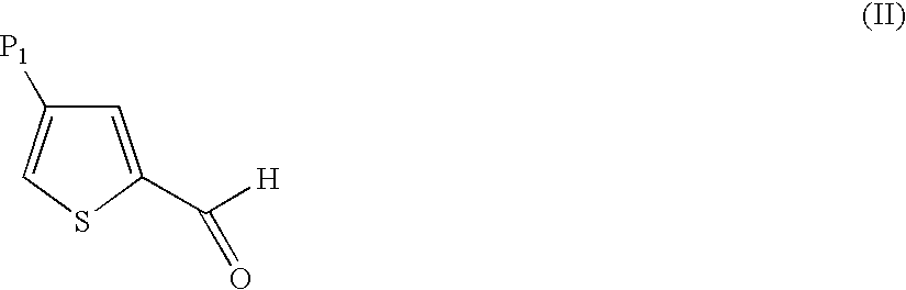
C1=C(C(=O)[H])SC=C1[P1]
